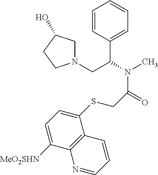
C1=CC(C(N(C)C(=O)CSC2=CC=C([MeO2SHN])C3=C2C=CC=N3)CN2CC(O)CC2)=CC=C1
